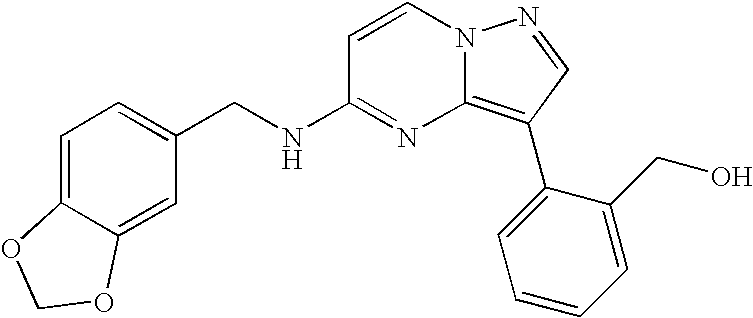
C1(CNC2=NC3=C(C4=CC=CC=C4CO)C=NN3C=C2)=CC=C2C(=C1)OCO2
